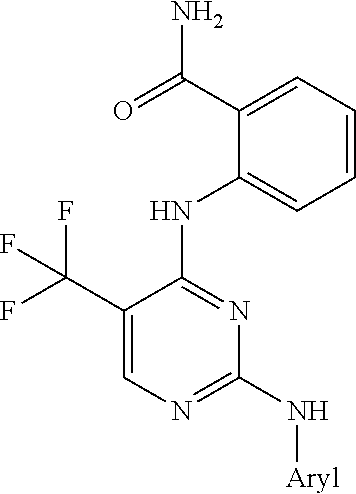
C1(C(=O)N)=CC=CC=C1NC1=NC(N[Aryl])=NC=C1C(F)(F)F
